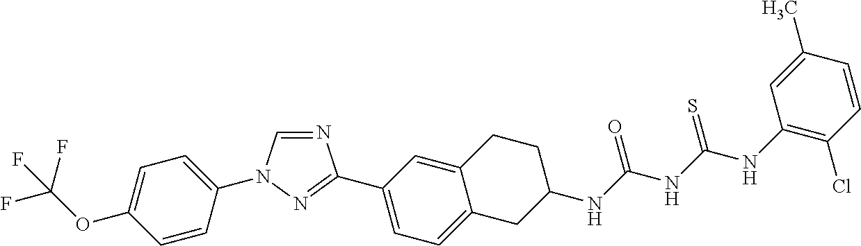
C1=CC(N2C=NC(C3=CC=C4C(=C3)CCC(NC(NC(NC3=C(Cl)C=CC(C)=C3)=S)=O)C4)=N2)=CC=C1OC(F)(F)F
